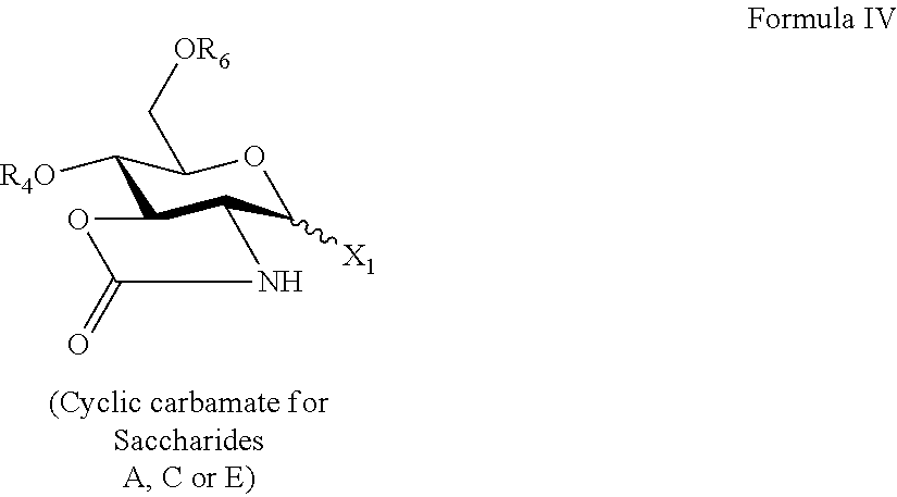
C1([R4O])C2C(C([X1])OC1C[OR6])NC(=O)O2
